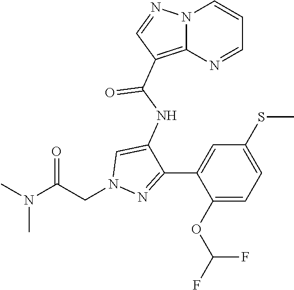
N1=C(C2=CC(SC)=CC=C2OC(F)F)C(NC(=O)C2=C3N(N=C2)C=CC=N3)=CN1CC(N(C)C)=O
